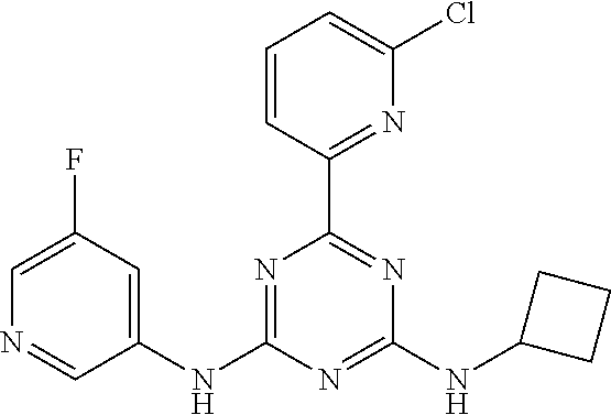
C1=CC(C2=NC(NC3CCC3)=NC(NC3=CC(F)=CN=C3)=N2)=NC(Cl)=C1
